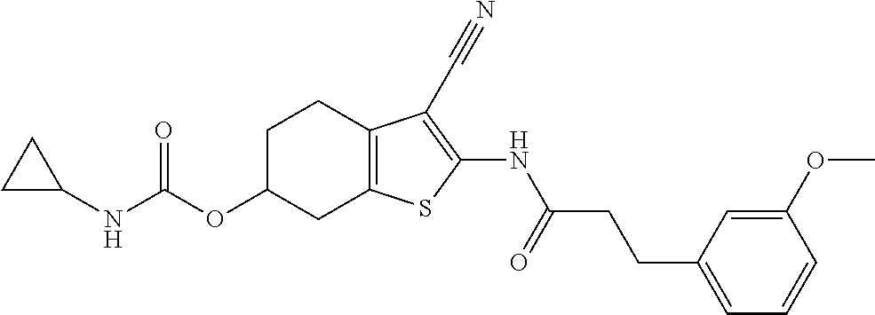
N(C(OC1CC2=C(CC1)C(C#N)=C(NC(CCC1=CC=CC(OC)=C1)=O)S2)=O)C1CC1
